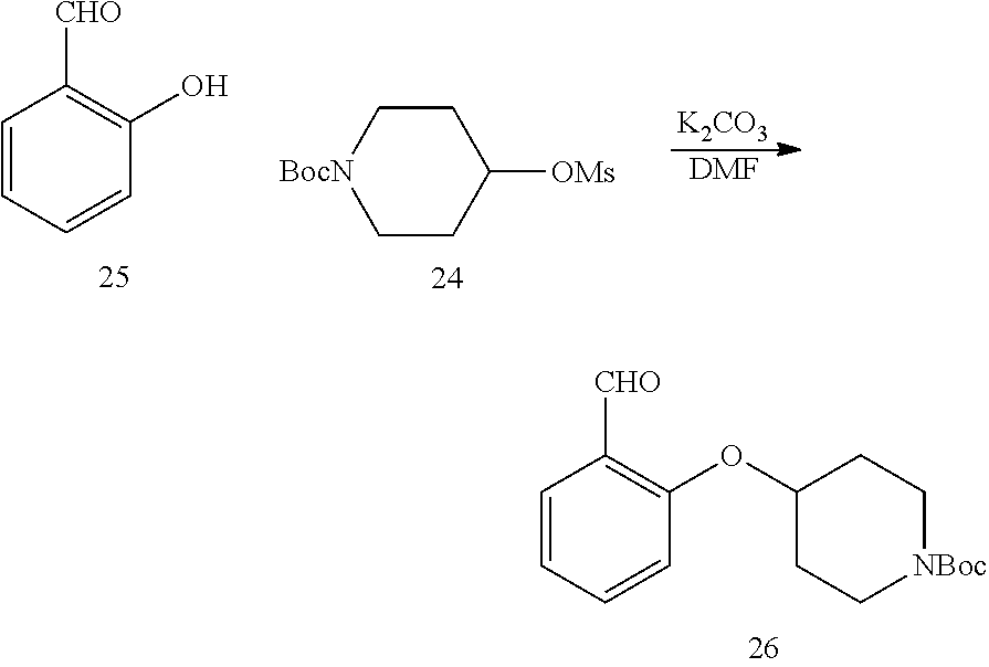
C1=CC=CC(OC2CC[NBoc]CC2)=C1[CHO].[K2CO3].[DMF].C1=CC=CC(O)=C1[CHO].[BocN]1CCC([OMs])CC1
